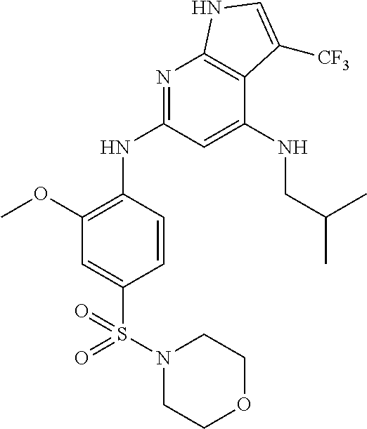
COC1=C(NC2=NC3=C(C(NCC(C)C)=C2)C([CF3])=CN3)C=CC(S(N2CCOCC2)(=O)=O)=C1
